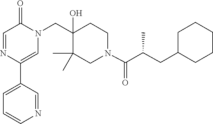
C1(C2=CC=CN=C2)=CN(CC2(O)C(C)(C)CN(C(=O)C(CC3CCCCC3)C)CC2)C(=O)C=N1
